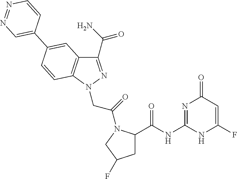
C1(C(N)=O)=NN(CC(=O)N2C(C(NC3=NC(=O)C=C(F)N3)=O)CC(F)C2)C2=C1C=C(C1=CN=NC=C1)C=C2
